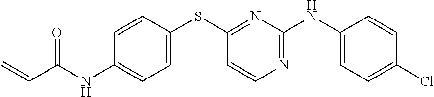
C1(NC(C=C)=O)=CC=C(SC2=NC(NC3=CC=C(Cl)C=C3)=NC=C2)C=C1
